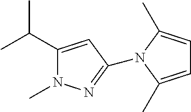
C(C1=CC(N2C(C)=CC=C2C)=NN1C)(C)C
